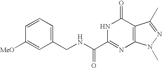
C1(CNC(C2=NC3=C(C(=O)N2)C(C)=NN3C)=O)=CC=CC([MeO])=C1
